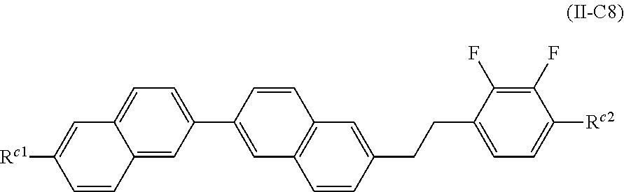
C1(CCC2=CC=C([Rc2])C(F)=C2F)=CC2=C(C=C1)C=C(C1=CC=C3C(=C1)C=CC([Rc1])=C3)C=C2
